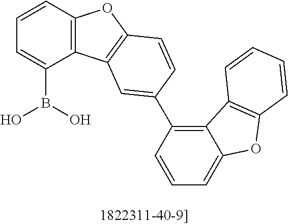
C1=CC2=C(C(B(O)O)=C1)C1=C(O2)C=CC(C2=C3C(=CC=C2)OC2=C3C=CC=C2)=C1
